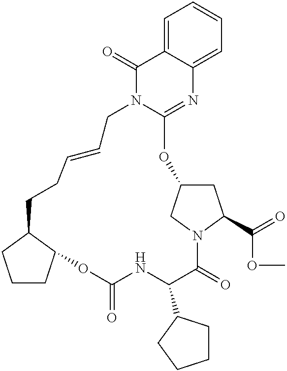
C1=C2C(=CC=C1)N=C1N(C2=O)CC=CCCC2C(OC(=O)NC(C3CCCC3)C(=O)N3CC(O1)CC3C(=O)OC)CCC2
